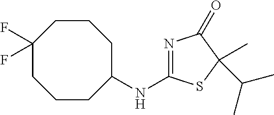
N(C1=NC(=O)C(C)(C(C)C)S1)C1CCCC(F)(F)CCC1
